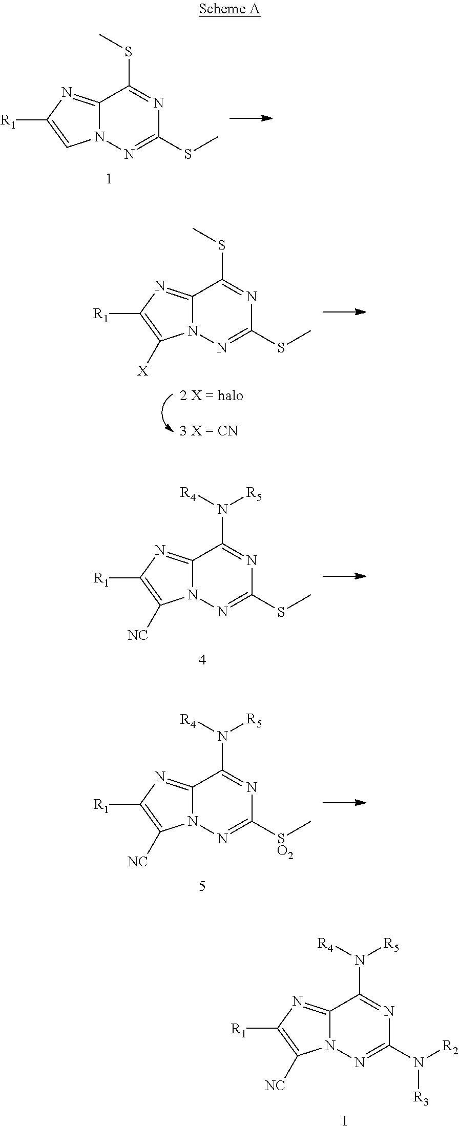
C12=NC([R1])=C([NC])N1N=C(N([R2])[R3])N=C2N([R4])[R5].I.C12=NC([R1])=CN1N=C(SC)N=C2SC.C12=NC([R1])=C([X])N1N=C(SC)N=C2SC.C12=NC([R1])=C([NC])N1N=C(SC)N=C2N([R4])[R5].C12=NC([R1])=C([NC])N1N=C([SO2]C)N=C2N([R4])[R5]
